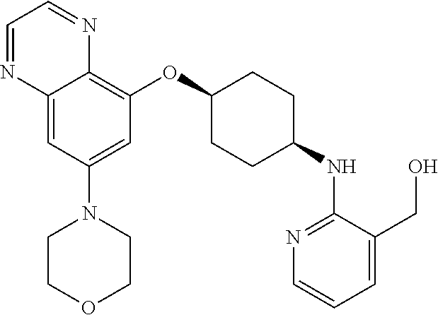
C12=CC(N3CCOCC3)=CC(OC3CCC(NC4=NC=CC=C4CO)CC3)=C1N=CC=N2
